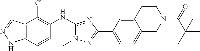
C12=C(C=CC(NC3=NC(C4=CC=C5C(=C4)CCN(C(C(C)(C)C)=O)C5)=NN3C)=C1Cl)NN=C2
